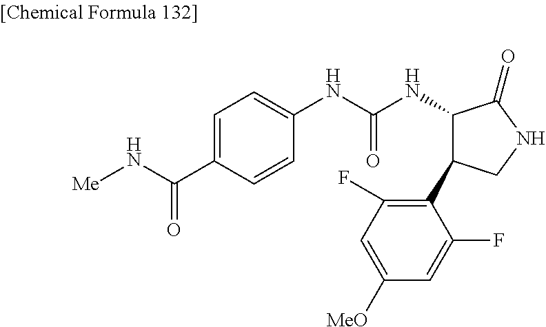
C1=C(C(N[Me])=O)C=CC(NC(NC2C(C3=C(F)C=C([MeO])C=C3F)CNC2=O)=O)=C1
